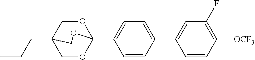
C(CC)C12COC(C3=CC=C(C4=CC(F)=C([OCF3])C=C4)C=C3)(OC1)OC2
